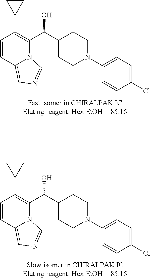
C1=CC2=CN=CN2C(C(C2CCN(C3=CC=C(Cl)C=C3)CC2)O)=C1C1CC1.C1=CC2=CN=CN2C(C(C2CCN(C3=CC=C(Cl)C=C3)CC2)O)=C1C1CC1
